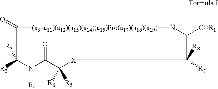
C1(=O)[(a3a11)(a12)(a13)(a14)(a15)Pro(a17)(a18)(a19)]NC([COR1])C([R8])([R7])[X]C([R6])([R5])C(=O)N([R4])C1([R2])[R3]
